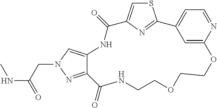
S1C=C2N=C1C1=CC=NC(=C1)OCCOCCNC(=O)C1=NN(CC(NC)=O)C=C1NC2=O
